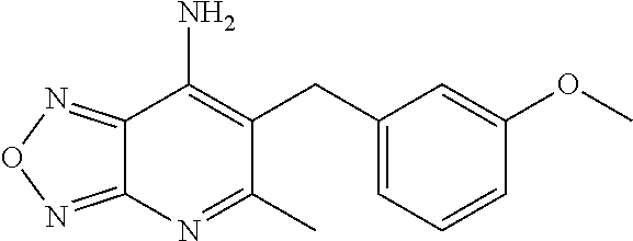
C12=NON=C1N=C(C)C(CC1=CC=CC(OC)=C1)=C2N
